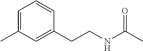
C1=C(C)C=C(CCNC(C)=O)C=C1
